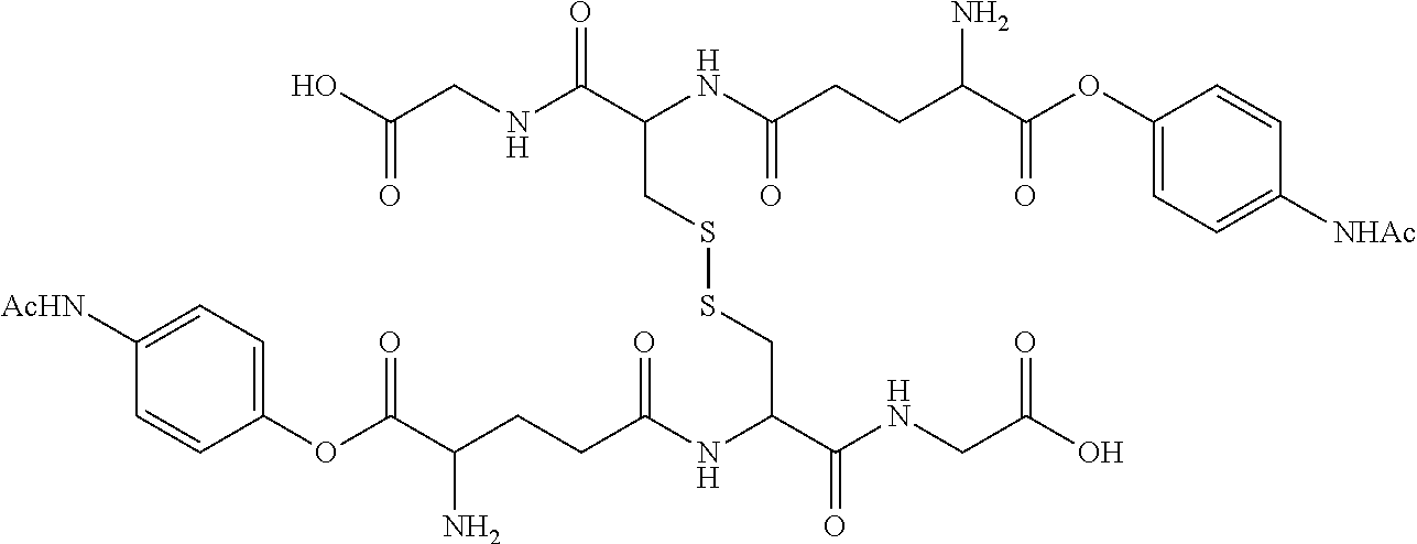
C1(OC(C(CCC(NC(C(NCC(O)=O)=O)CSSCC(NC(=O)CCC(C(OC2=CC=C([NHAc])C=C2)=O)N)C(NCC(O)=O)=O)=O)N)=O)=CC=C([AcHN])C=C1
